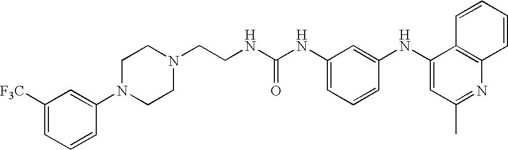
C1(N2CCN(CCNC(NC3=CC=CC(NC4=CC(C)=NC5=C4C=CC=C5)=C3)=O)CC2)=CC([F3C])=CC=C1
